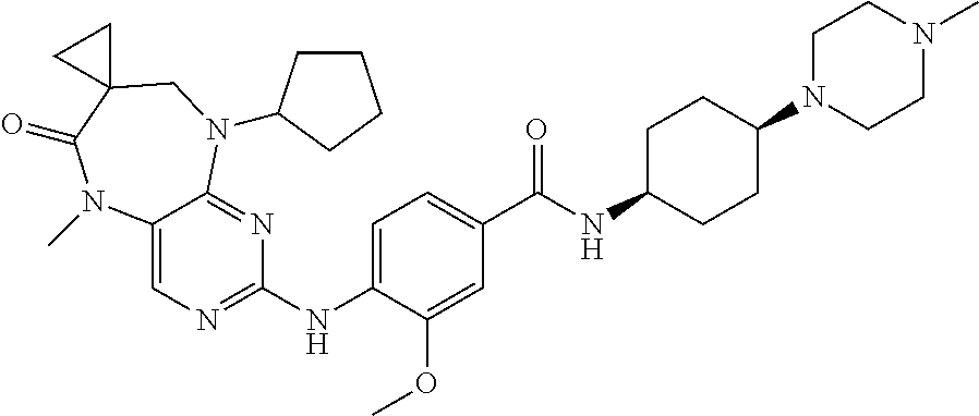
C1=C(NC2=NC=C3C(=N2)N(C2CCCC2)CC2(C(=O)N3C)CC2)C(OC)=CC(C(NC2CCC(N3CCN(C)CC3)CC2)=O)=C1
